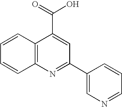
C1=CC2=C(C=C1)N=C(C1=CN=CC=C1)C=C2C(=O)O
